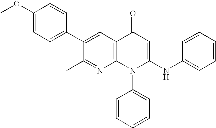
C1(C)=NC2=C(C=C1C1=CC=C(OC)C=C1)C(=O)C=C(NC1=CC=CC=C1)N2C1=CC=CC=C1
